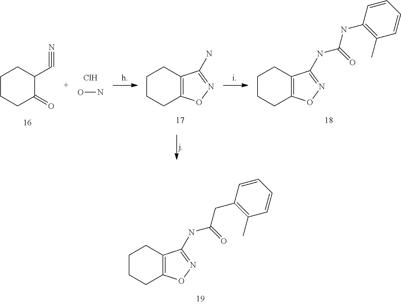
C1CCC2=C(C1)C(NC(CC1=C(C)C=CC=C1)=O)=NO2.C1CCC(=O)C(C#N)C1.ON.Cl.C1CCC2=C(C1)C(N)=NO2.C1CCC2=C(C1)C(NC(NC1=C(C)C=CC=C1)=O)=NO2
